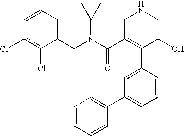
C1=CC=C(CN(C(C2=C(C3=CC(C4=CC=CC=C4)=CC=C3)C(O)CNC2)=O)C2CC2)C(Cl)=C1Cl
